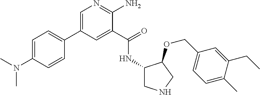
C1=C(C2=CC=C(N(C)C)C=C2)C=C(C(=O)NC2CNCC2OCC2=CC=C(C)C(CC)=C2)C(N)=N1
